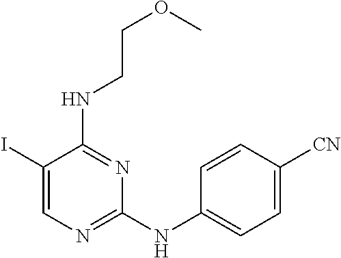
C1(I)=CN=C(NC2=CC=C([CN])C=C2)N=C1NCCOC
